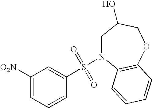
C1([O2N])=CC=CC(S(N2CC(O)COC3=C2C=CC=C3)(=O)=O)=C1
